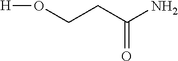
C(CC(N)=O)O[H]
